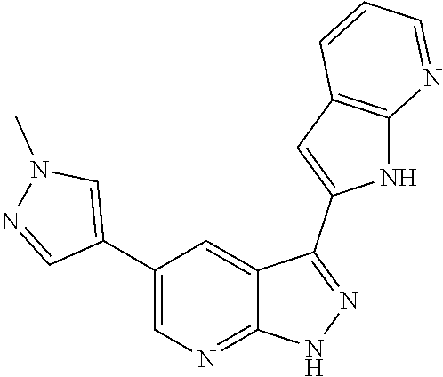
C1(C2=CN(C)N=C2)=CN=C2C(=C1)C(C1=CC3=C(N1)N=CC=C3)=NN2
